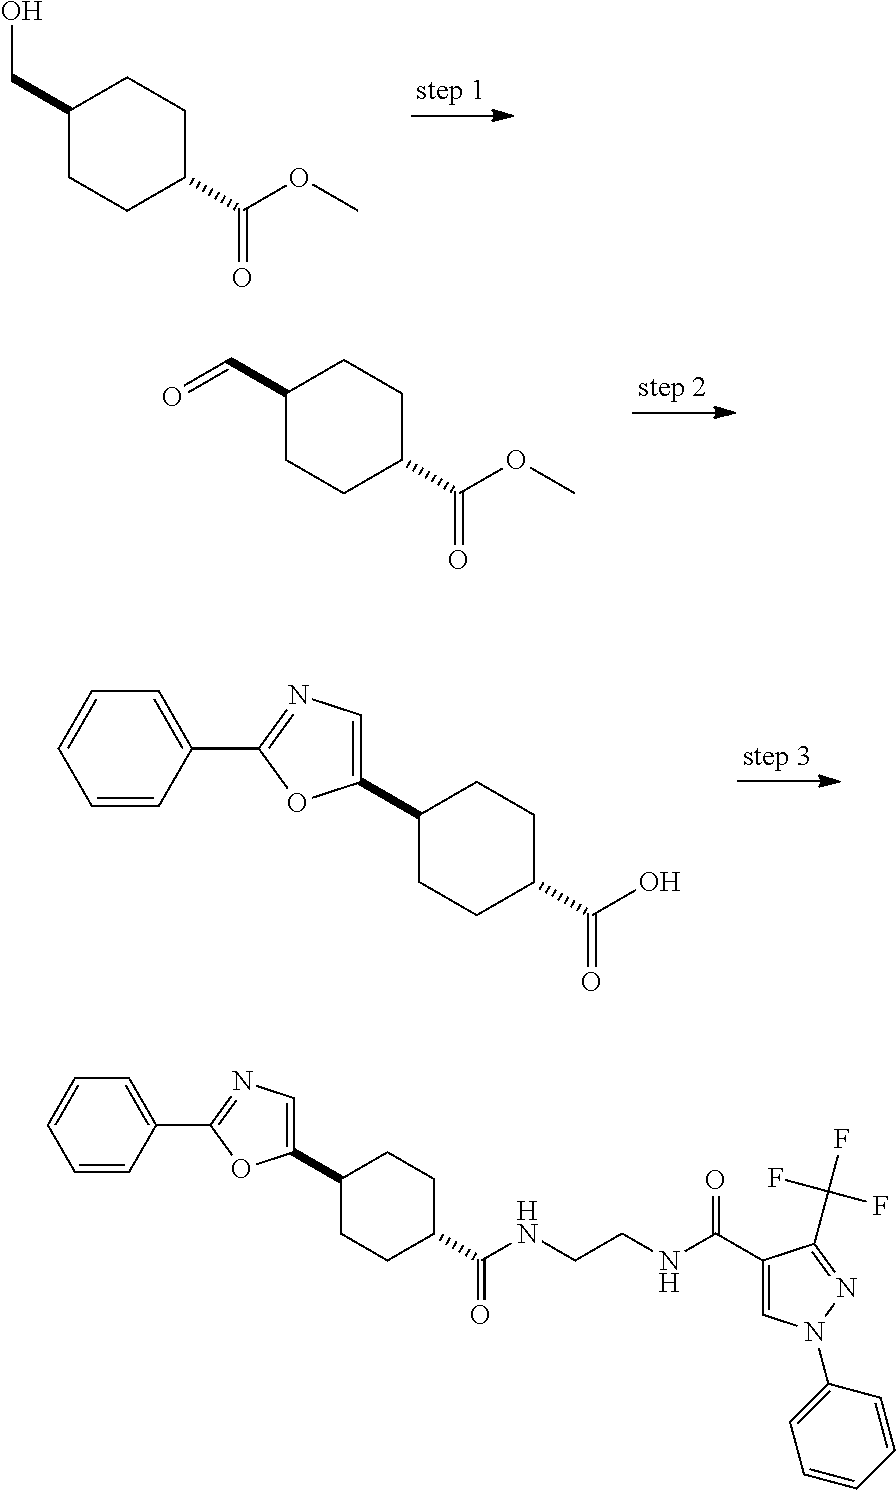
C1(CO)CCC(C(OC)=O)CC1.C1(C=O)CCC(C(OC)=O)CC1.C1(C2=CN=C(C3=CC=CC=C3)O2)CCC(C(O)=O)CC1.C1(C2=CN=C(C3=CC=CC=C3)O2)CCC(C(NCCNC(C2=CN(C3=CC=CC=C3)N=C2C(F)(F)F)=O)=O)CC1
